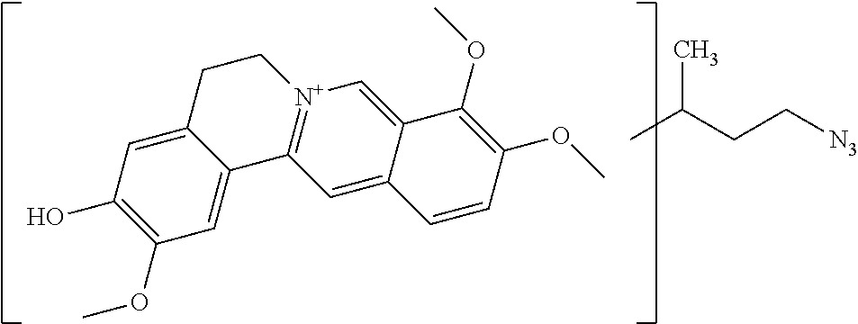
C1(O)=C(OC)C=C2C(=C1)CC[N+]1=C2C=C2C(=C1)C(OC)=C(OC)C=C2.CC(CC[N3])C
